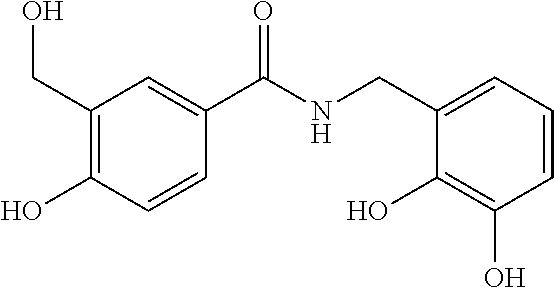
C1(CO)=C(O)C=CC(C(=O)NCC2=CC=CC(O)=C2O)=C1
